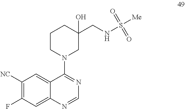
C1([NC])=C(F)C=C2C(=C1)C(N1CC(O)(CNS([Me])(=O)=O)CCC1)=NC=N2
